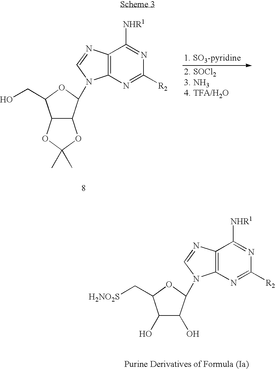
C12=C(N=C([R2])N=C1[NHR1])N(C1C(O)C(O)C(C[H2NO2S])O1)C=N2.C12=C(N=C([R2])N=C1[NHR1])N(C1C3C(C(CO)O1)OC(C)(C)O3)C=N2
